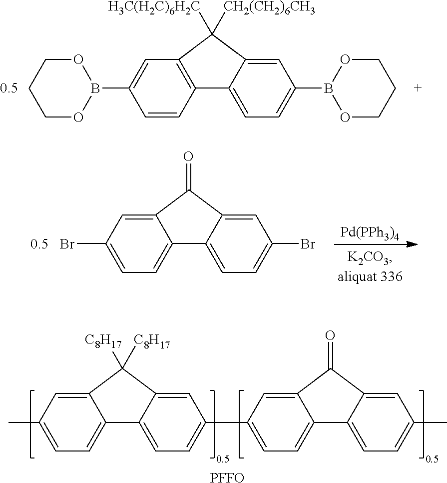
C1OB(C2=CC3=C(C=C2)C2=CC=C(B4OCCCO4)C=C2C3([H3C(H2C)6H2C])[CH2(CH2)6CH3])OCC1.[Pd(PPh3)4].BrC1=CC=C2C(=C1)C(=O)C1=CC(Br)=CC=C21.[0.5].C1(C)=CC=C2C(=C1)C([C8H17])([C8H17])C1=CC(C3=CC=C4C(=C3)C(=O)C3=CC(C)=CC=C43)=CC=C21.[PFFO]
